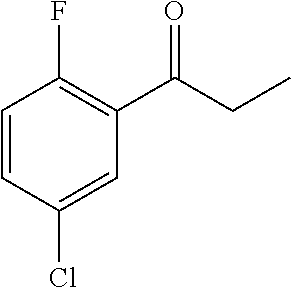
C1=CC(Cl)=CC(C(CC)=O)=C1F
